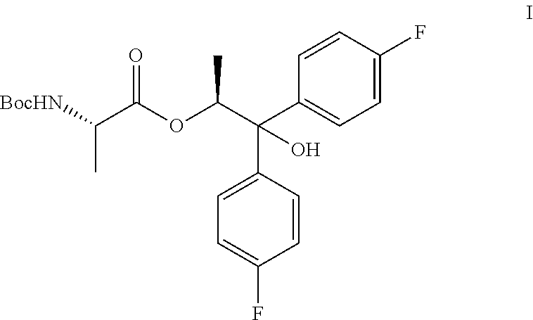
C1=C(F)C=CC(C(C(OC(C([BocHN])C)=O)C)(C2=CC=C(F)C=C2)O)=C1
